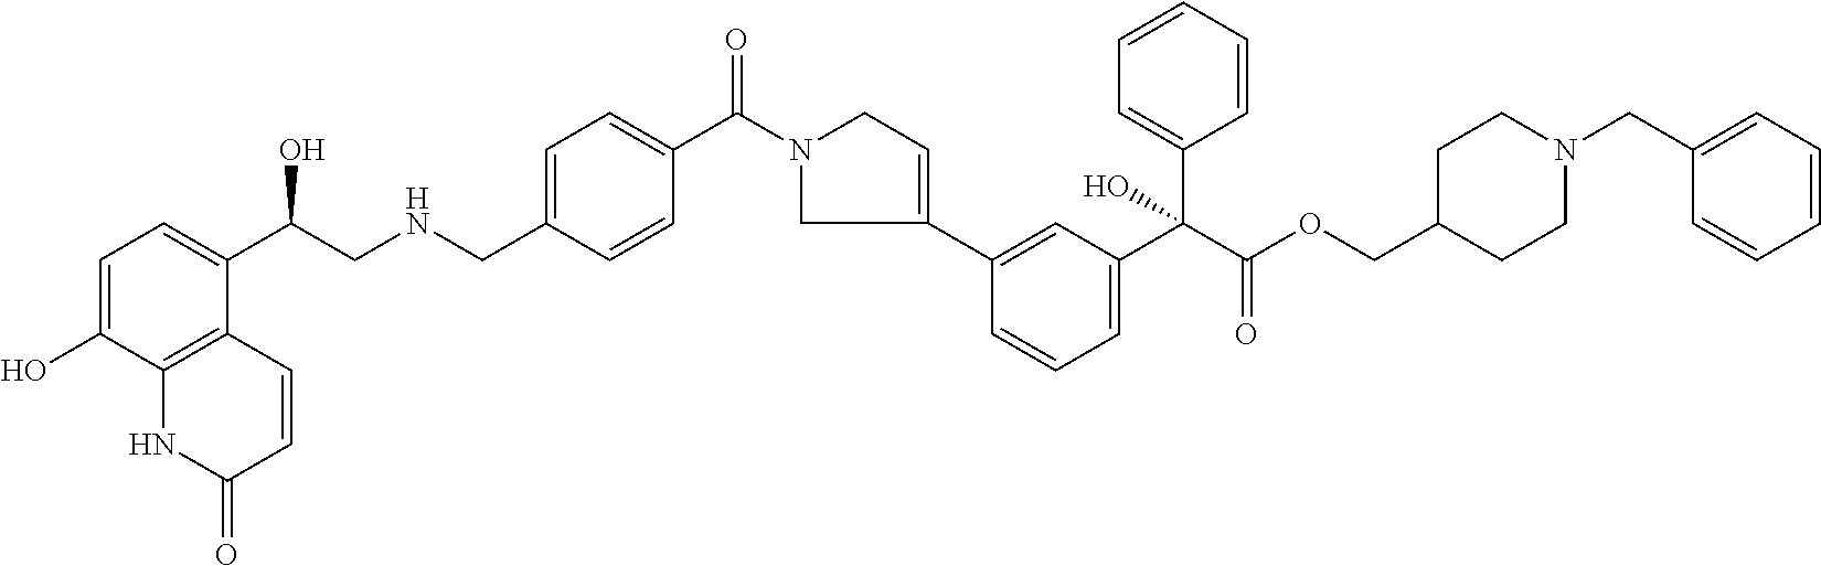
C1=C(O)C2=C(C(C(CNCC3=CC=C(C(N4CC(C5=CC(C(C(OCC6CCN(CC7=CC=CC=C7)CC6)=O)(C6=CC=CC=C6)O)=CC=C5)=CC4)=O)C=C3)O)=C1)C=CC(=O)N2
